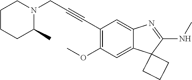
C12=CC(OC)=C(C#CCN3CCCCC3C)C=C1N=C(NC)C21CCC1
